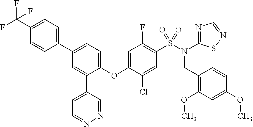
C1=CC(C2=CC=C(OC3=CC(F)=C(S(N(CC4=C(OC)C=C(OC)C=C4)C4=NC=NS4)(=O)=O)C=C3Cl)C(C3=CC=NN=C3)=C2)=CC=C1C(F)(F)F
